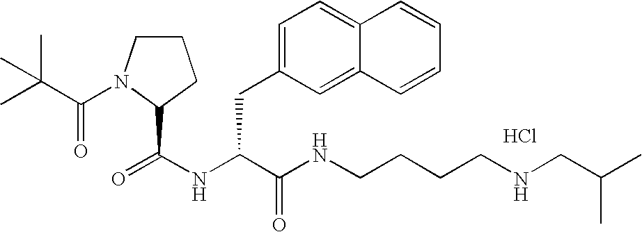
Cl.N(C(C(NCCCCNCC(C)C)=O)CC1=CC=C2C(=C1)C=CC=C2)C(=O)C1N(C(=O)C(C)(C)C)CCC1
